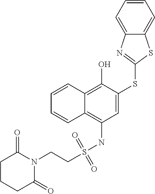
C1=C(SC2=NC3=CC=CC=C3S2)C(O)=C2C(=C1NS(CCN1C(=O)CCCC1=O)(=O)=O)C=CC=C2
